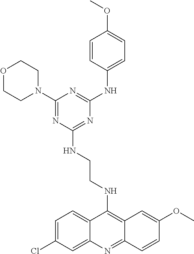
C(CNC1=NC(NC2=CC=C(OC)C=C2)=NC(N2CCOCC2)=N1)NC1=C2C(=NC3=CC(Cl)=CC=C13)C=CC(OC)=C2
